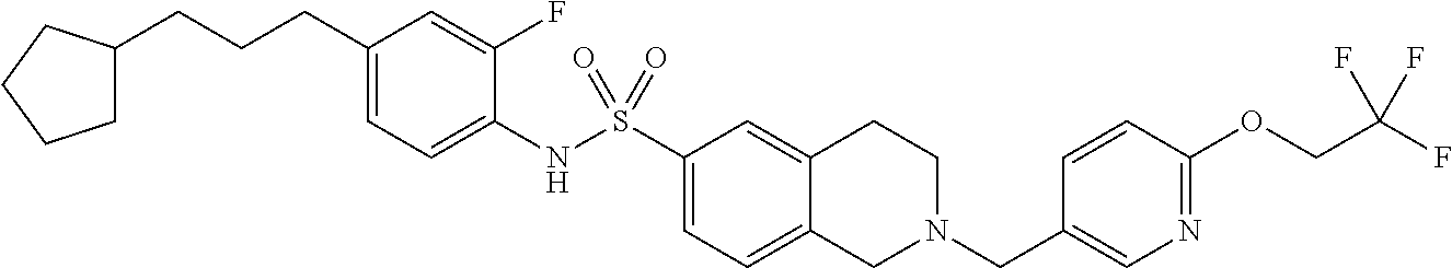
C1(CCCC2CCCC2)=CC=C(NS(C2=CC=C3C(=C2)CCN(CC2=CN=C(OCC(F)(F)F)C=C2)C3)(=O)=O)C(F)=C1
